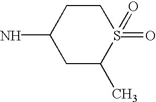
C1C(C)S(=O)(=O)CCC1N
